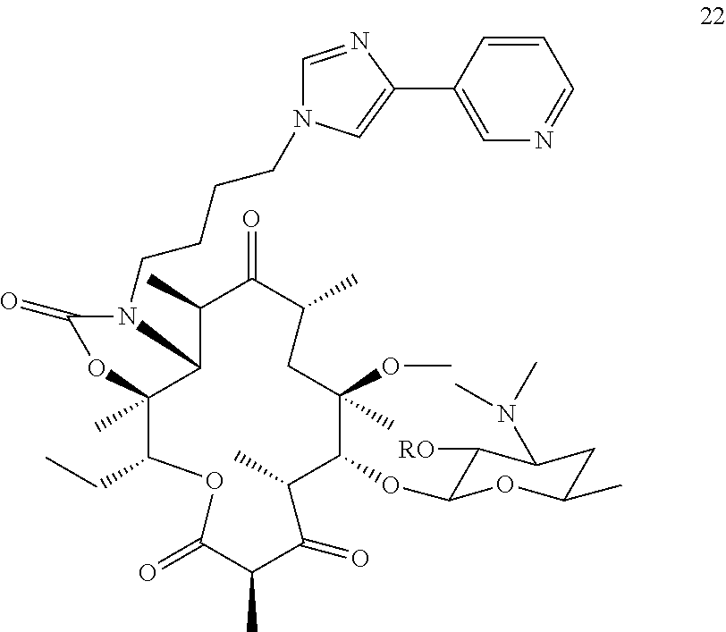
N1(CCCCN2C=NC(C3=CN=CC=C3)=C2)C(=O)OC2(C)C(CC)OC(=O)C(C)C(=O)C(C)C(OC3C([RO])C(N(C)C)CC(C)O3)C(OC)(C)CC(C)C(=O)C(C)C12
